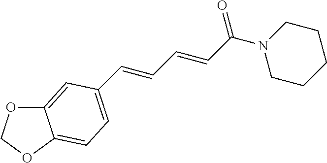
O1C2=CC(C=CC=CC(N3CCCCC3)=O)=CC=C2OC1
